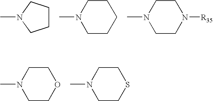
C1CCN(C)C1.N1(C)CCCCC1.N1(C)CCN([R35])CC1.N1(C)CCOCC1.N1(C)CCSCC1
